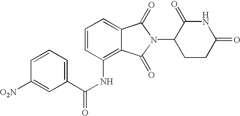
N1C(=O)CCC(N2C(=O)C3=CC=CC(NC(C4=CC=CC([O2N])=C4)=O)=C3C2=O)C1=O
